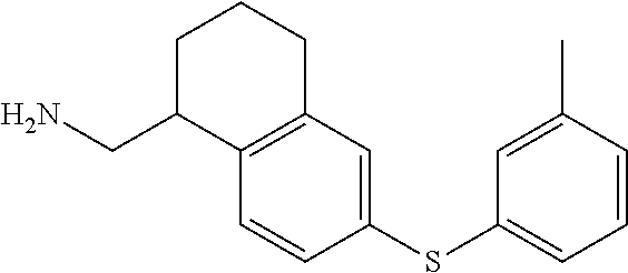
C1=CC(SC2=CC=CC(C)=C2)=CC2=C1C(CN)CCC2
